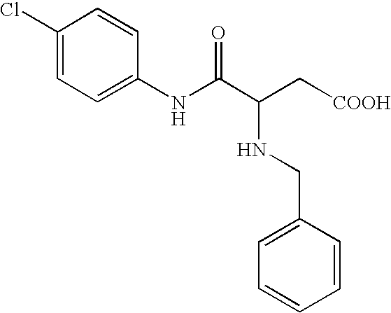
C1(Cl)=CC=C(NC(C(C[COOH])NCC2=CC=CC=C2)=O)C=C1
